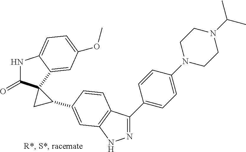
N1C(=O)C2(C3=CC(OC)=CC=C13)CC2C1=CC2=C(C(C3=CC=C(N4CCN(C(C)C)CC4)C=C3)=NN2)C=C1
